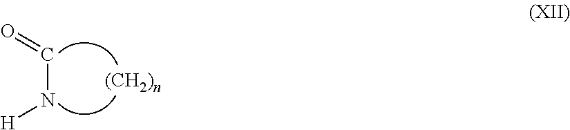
N(C=O)[H]
